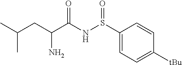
S(NC(C(CC(C)C)N)=O)(=O)C1=CC=C([tBu])C=C1
